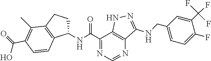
C1(NC(C2=NC=NC3=C2NN=C3NCC2=CC=C(F)C(C(F)(F)F)=C2)=O)CCC2=C1C=CC(C(=O)O)=C2C
